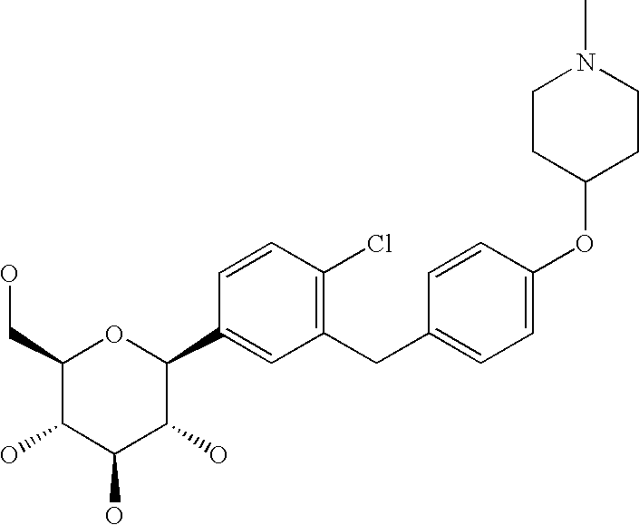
C1(CC2=CC=C(OC3CCN(C)CC3)C=C2)=C(Cl)C=CC(C2OC(CO)C(O)C(O)C2O)=C1
